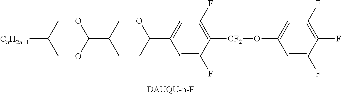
C1CC(C2=CC(F)=C([CF2]OC3=CC(F)=C(F)C(F)=C3)C(F)=C2)OCC1C1OCC([CnH2n+1])CO1
